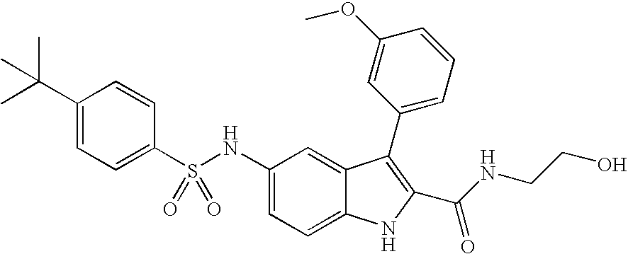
N(C1=CC=C2C(=C1)C(C1=CC=CC(OC)=C1)=C(C(NCCO)=O)N2)S(C1=CC=C(C(C)(C)C)C=C1)(=O)=O
